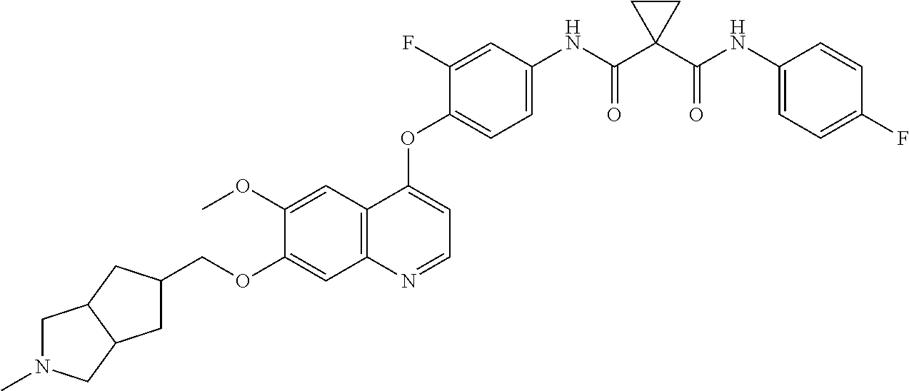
C1=C(OC)C(OCC2CC3C(C2)CN(C)C3)=CC2=C1C(OC1=CC=C(NC(C3(C(NC4=CC=C(F)C=C4)=O)CC3)=O)C=C1F)=CC=N2
